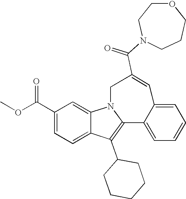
C1(C(OC)=O)=CC=C2C(=C1)N1C(=C2C2CCCCC2)C2=CC=CC=C2C=C(C(N2CCCOCC2)=O)C1
